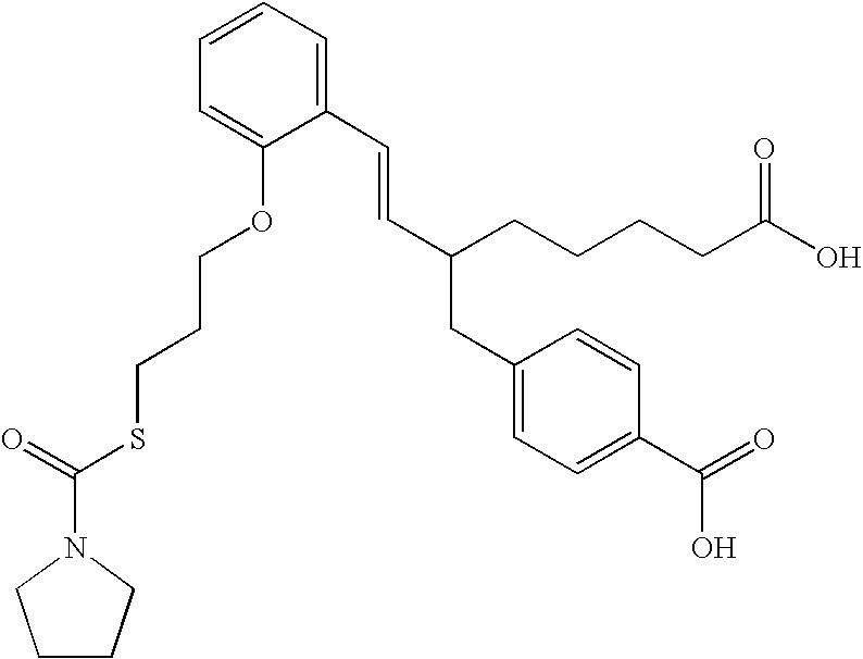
C1(C=CC(CCCCC(O)=O)CC2=CC=C(C(=O)O)C=C2)=CC=CC=C1OCCCSC(N1CCCC1)=O
